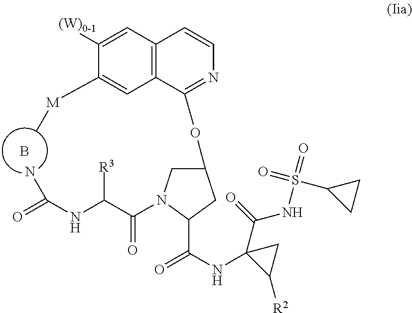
C12=C(C=C([M]C)C([(W)0-1])=C1)C(OC1CN(C(C(NC(N)=O)[R3])=O)C(C(NC3(C(NS(=O)(C4CC4)=O)=O)C([R2])C3)=O)C1)=NC=C2.B
